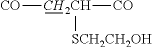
[CO][CH2CH]([SCH2CH2OH])[CO]
